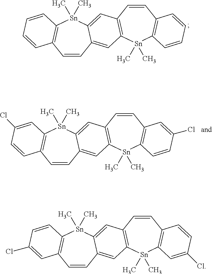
C1=CC2=CC3=C(C=C2[Sn](C)(C)C2=C1C=CC=C2)C=CC1=C([Sn]3(C)C)C=CC=C1.C1=CC2=CC3=C(C=C2[Sn](C)(C)C2=C1C=CC(Cl)=C2)C=CC1=C([Sn]3(C)C)C=CC(Cl)=C1.C1=CC2=CC3=C(C=C2[Sn](C)(C)C2=C1C=C(Cl)C=C2)C=CC1=C([Sn]3(C)C)C=C(Cl)C=C1
